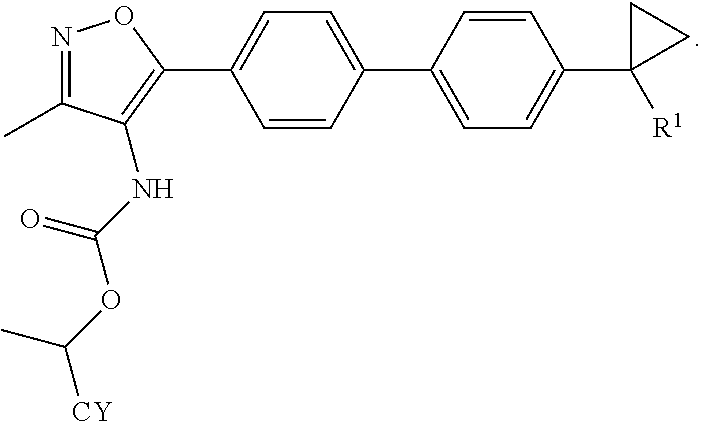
C1=C(C2=C(NC(OC([CY])C)=O)C(C)=NO2)C=CC(C2=CC=C(C3([R1])CC3)C=C2)=C1
